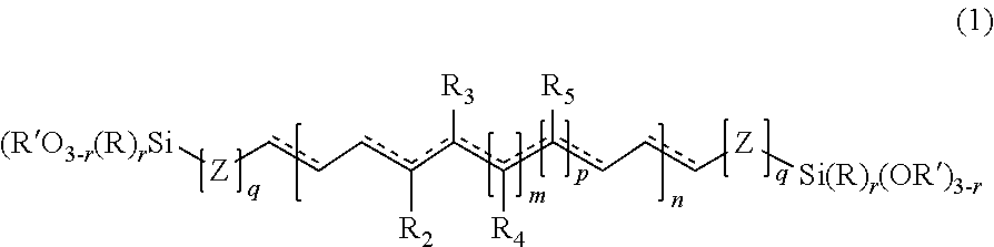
[(RO3-r(R)rSi][Z]cc-cc(c([R3])c([R4])c(c-cc[Z][Si(R)r(OR)3-r])[R5])[R2]
